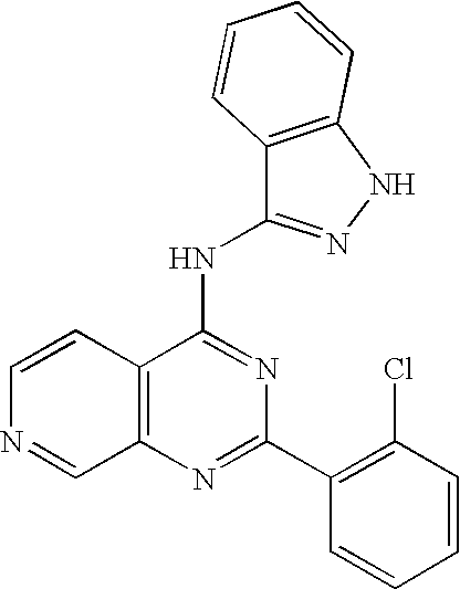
C12=C(N=C(C3=C(Cl)C=CC=C3)N=C1NC1=NNC3=C1C=CC=C3)C=NC=C2
